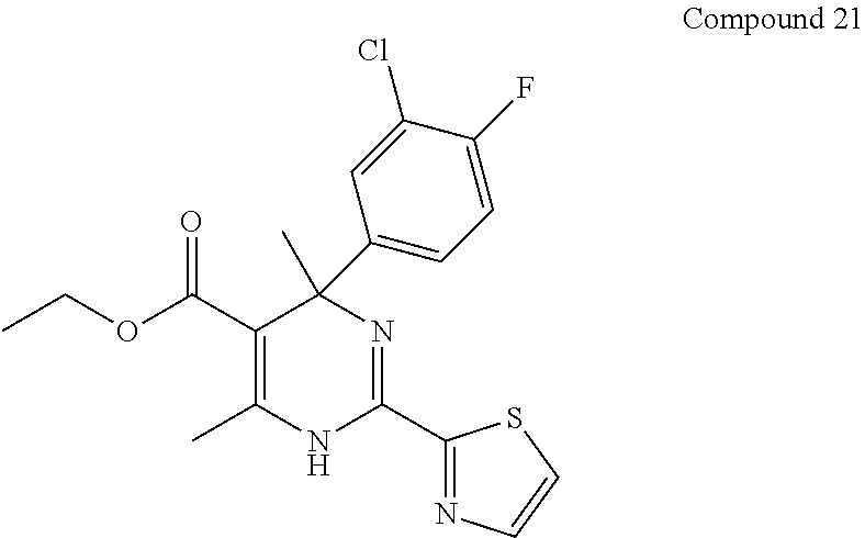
CC1(C2=CC=C(F)C(Cl)=C2)C(C(OCC)=O)=C(C)NC(C2=NC=CS2)=N1
